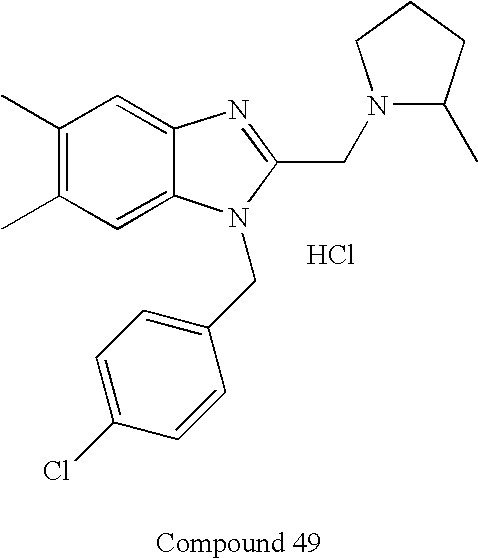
C1(C)=C(C)C=C2C(=C1)N=C(CN1C(C)CCC1)N2CC1=CC=C(Cl)C=C1.Cl
